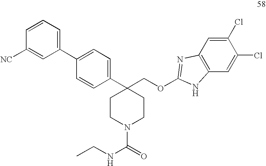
C1(C2=CC=C(C3(COC4=NC5=C(C=C(Cl)C(Cl)=C5)N4)CCN(C(=O)NCC)CC3)C=C2)=CC=CC([NC])=C1
